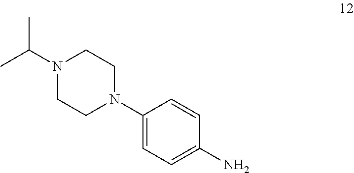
C1(N2CCN(C(C)C)CC2)=CC=C(N)C=C1
